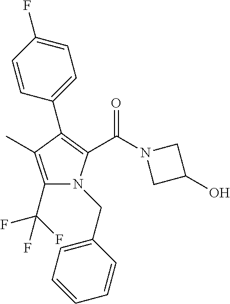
C1(C2=C(C(N3CC(O)C3)=O)N(CC3=CC=CC=C3)C(C(F)(F)F)=C2C)=CC=C(F)C=C1
